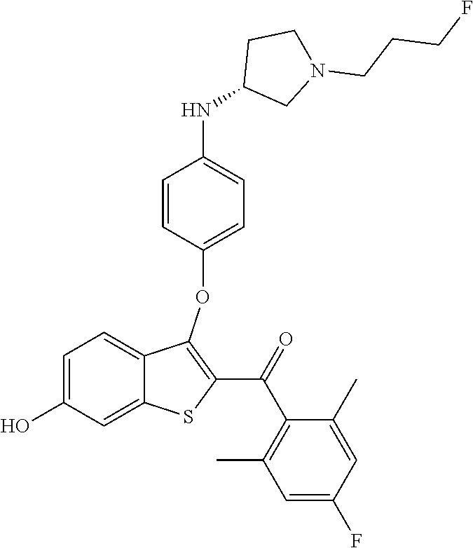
C1=C(O)C=C2C(=C1)C(OC1=CC=C(NC3CN(CCCF)CC3)C=C1)=C(C(=O)C1=C(C)C=C(F)C=C1C)S2
